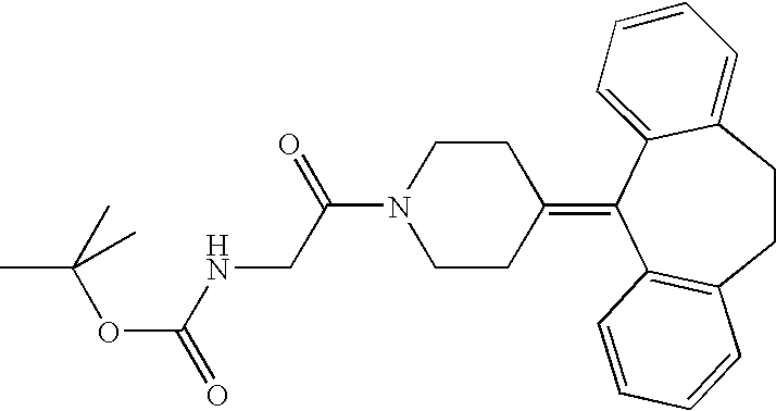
O(C(NCC(N1CCC(=C2C3=C(CCC4=CC=CC=C24)C=CC=C3)CC1)=O)=O)C(C)(C)C
